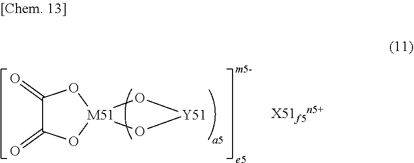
C1(=O)C(=O)O[M51]2(O1)O[Y51]O2
